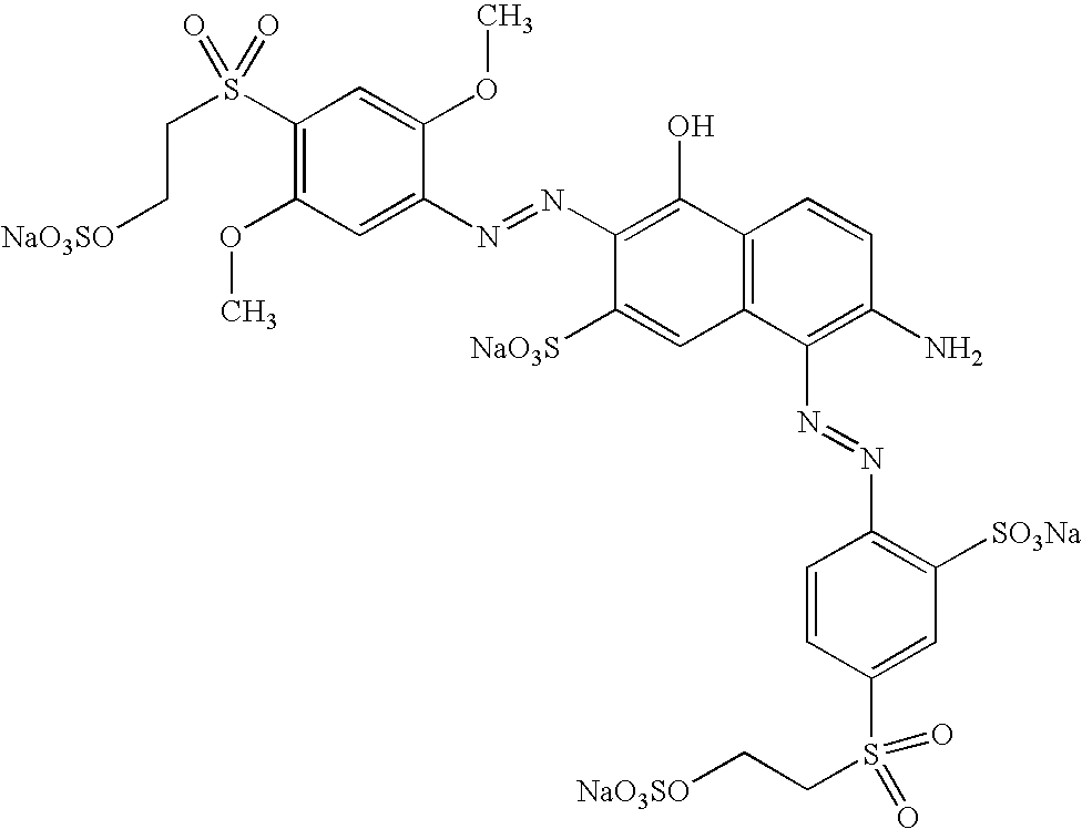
C1(S(CC[NaO3SO])(=O)=O)=C(OC)C=C(N=NC2=C(O)C3=C(C=C2[NaO3S])C(N=NC2=C([SO3Na])C=C(S(CC[NaO3SO])(=O)=O)C=C2)=C(N)C=C3)C(OC)=C1
